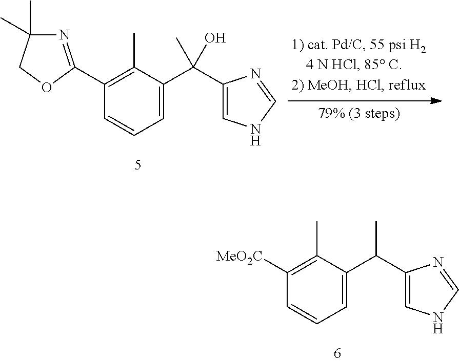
C1([MeO2C])=C(C)C(C(C2=CNC=N2)C)=CC=C1.C1(C2=NC(C)(C)CO2)=C(C)C(C(C2=CNC=N2)(C)O)=CC=C1
